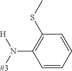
[#3]N(C1=C(SC)C=CC=C1)[H]
